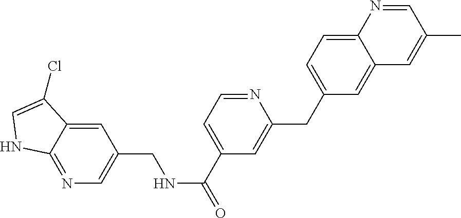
C12=CC(CNC(=O)C3=CC=NC(CC4=CC=C5C(=C4)C=C(C)C=N5)=C3)=CN=C1NC=C2Cl
